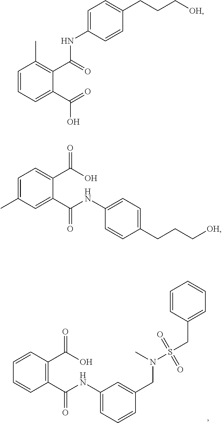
C1=CC(C(O)=O)=C(C(NC2=CC=CC(CN(S(CC3=CC=CC=C3)(=O)=O)C)=C2)=O)C=C1.C1=C(C)C=C(C(NC2=CC=C(CCC[OH])C=C2)=O)C(C(O)=O)=C1.C1=CC=C(C(O)=O)C(C(=O)NC2=CC=C(CCC[OH])C=C2)=C1C
